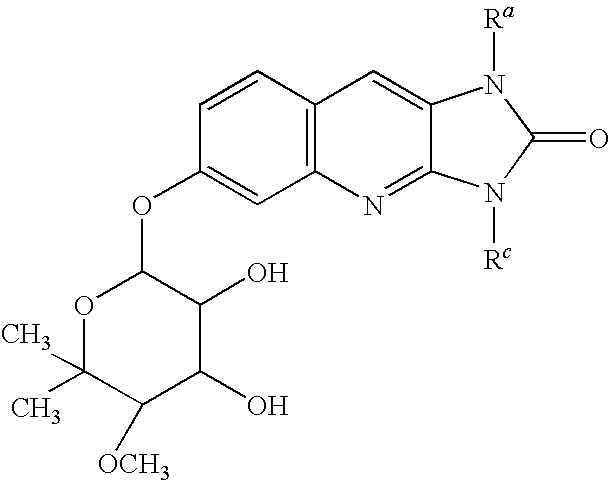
C1=CC2=C(C=C1OC1OC(C)(C)C([OCH3])C(O)C1O)N=C1C(=C2)N([Ra])C(=O)N1[Rc]
